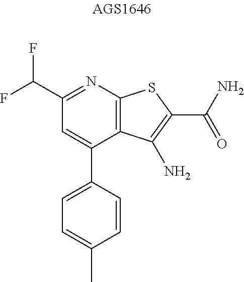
FC(C1=NC2=C(C(C3=CC=C(C)C=C3)=C1)C(N)=C(C(N)=O)S2)F
